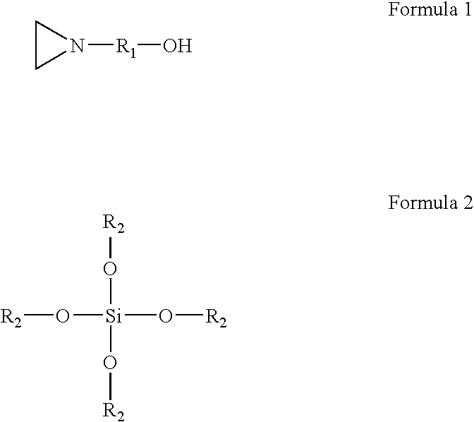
C1CN1[R1]O.O([R2])[Si](O[R2])(O[R2])O[R2]
